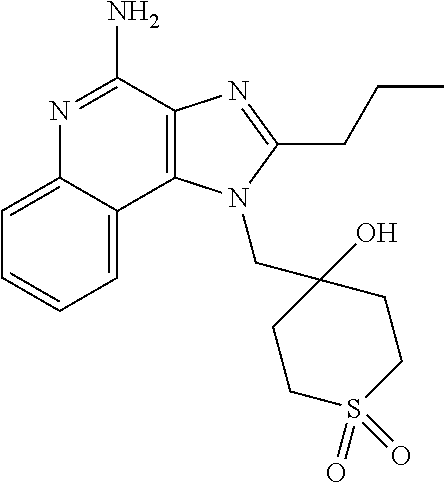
C12=C(C(N)=NC3=CC=CC=C13)N=C(CCC)N2CC1(O)CCS(=O)(=O)CC1
